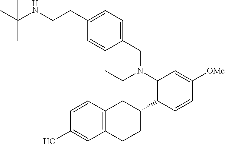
C1=CC2=C(C=C1O)CCC(C1=C(N(CC)CC3=CC=C(CCNC(C)(C)C)C=C3)C=C([OMe])C=C1)C2
